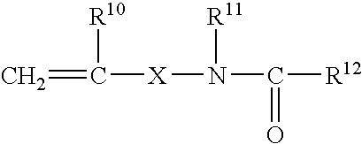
C=C([R10])[X]N([R11])C([R12])=O
